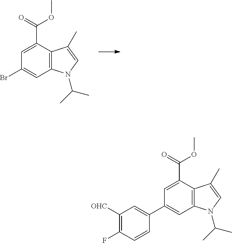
C1=C(C(=O)OC)C2=C(C=C1Br)N(C(C)C)C=C2C.C1=C(C(=O)OC)C2=C(C=C1C1=CC([OHC])=C(F)C=C1)N(C(C)C)C=C2C
